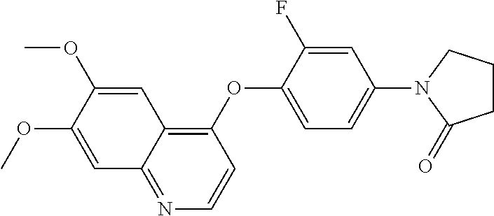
C1=C(OC)C(OC)=CC2=C(OC3=CC=C(N4CCCC4=O)C=C3F)C=CN=C12
